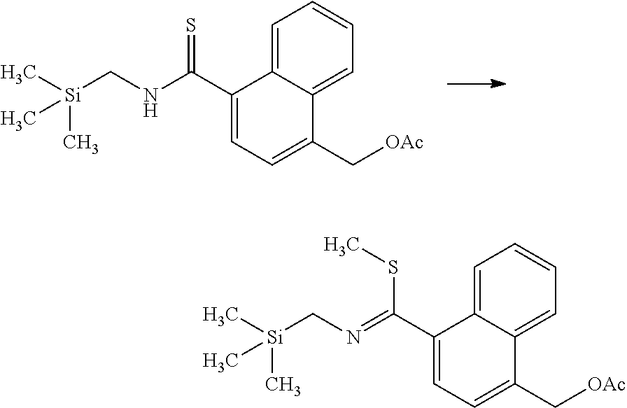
C1=C2C(=CC=C1)C(C[OAc])=CC=C2C(=S)NC[Si](C)(C)C.C1=C2C(=CC=C1)C(C[OAc])=CC=C2C(SC)=NC[Si](C)(C)C
